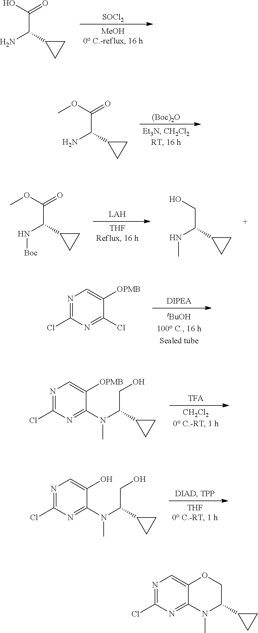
[SOCl2].C(C(C1CC1)N)(O)=O.[(Boc)2O].C(C(C1CC1)N)(OC)=O.[LAH].C(C(C1CC1)N[Boc])(OC)=O.C(C(C1CC1)NC)O.N1=C(Cl)N=C(Cl)C([OPMB])=C1.N1=C(Cl)N=C(N(C(CO)C2CC2)C)C([OPMB])=C1.N1=C(Cl)N=C(N(C(CO)C2CC2)C)C(O)=C1.N1=C(Cl)N=C2C(=C1)OCC(C1CC1)N2C
